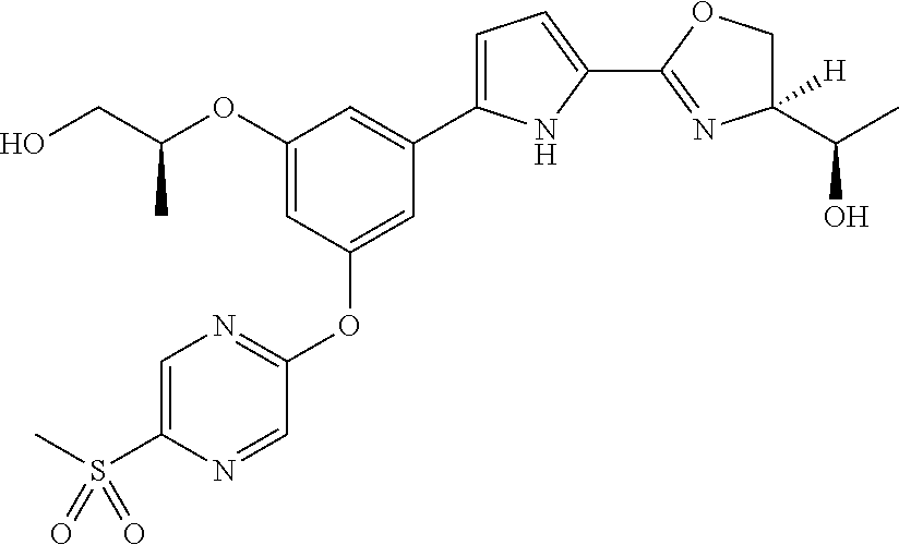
C1(OC(CO)C)=CC(OC2=NC=C(S(C)(=O)=O)N=C2)=CC(C2=CC=C(C3=NC(C(C)O)([H])CO3)N2)=C1
